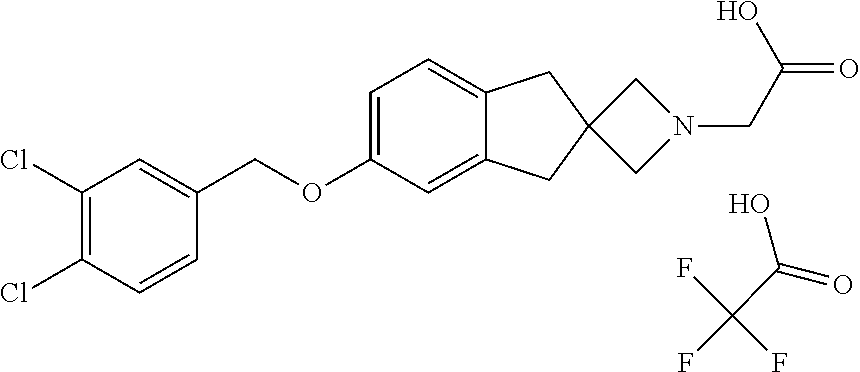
C1(Cl)=C(Cl)C=CC(COC2=CC=C3C(=C2)CC2(C3)CN(CC(=O)O)C2)=C1.FC(C(=O)O)(F)F
